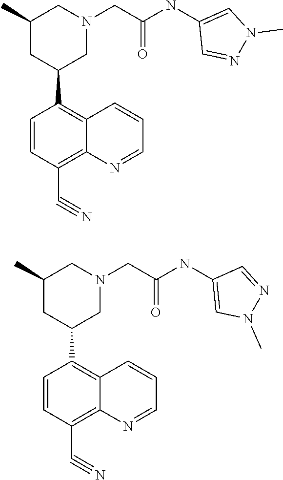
CC1CC(C2=C3C(=C(C#N)C=C2)N=CC=C3)CN(CC(NC2=CN(C)N=C2)=O)C1.CC1CC(C2=C3C(=C(C#N)C=C2)N=CC=C3)CN(CC(NC2=CN(C)N=C2)=O)C1
